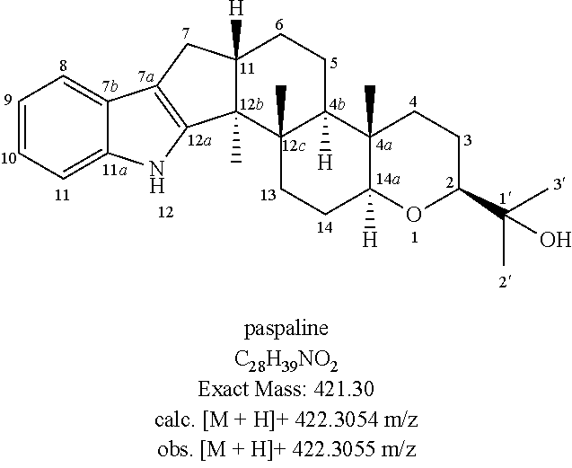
C1=CC=C2C(=C1)C1=C(N2)C2(C)C([H])(C1)CCC1([H])C2(C)CCC2([H])C1(C)CCC(C(C)(C)O)O2
